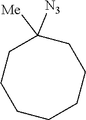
C1CCCCCCC1([N3])[Me]
